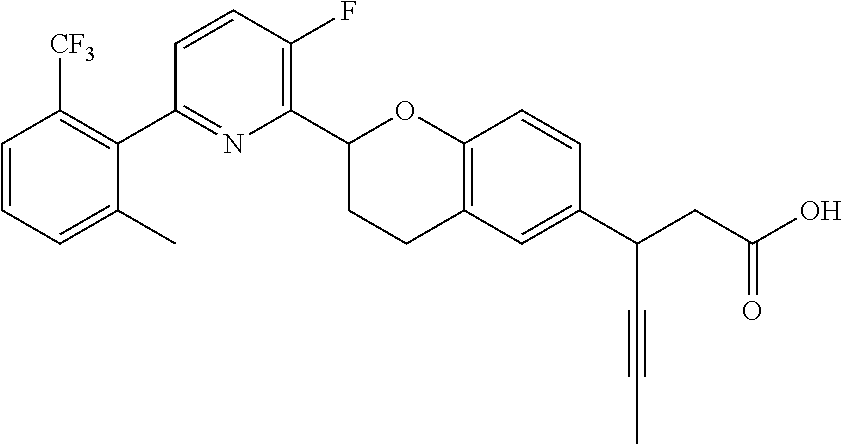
C1(C2CCC3=C(O2)C=CC(C(CC(O)=O)C#CC)=C3)=C(F)C=CC(C2=C([CF3])C=CC=C2C)=N1
